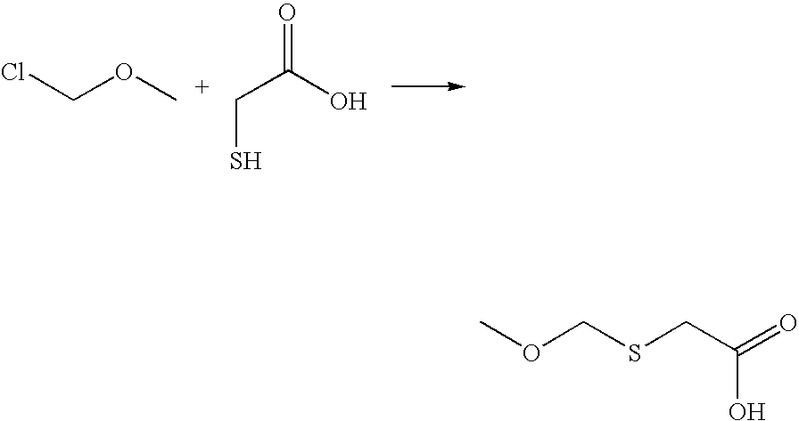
ClCOC.C(C(O)=O)S.COCSCC(=O)O
